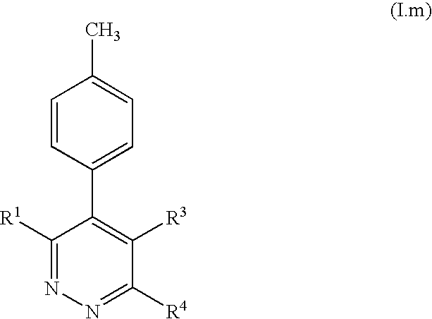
C1=CC(C2=C([R3])C([R4])=NN=C2[R1])=CC=C1C
